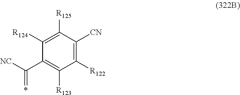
[NC]C(C1=C([R123])C([R122])=C([CN])C([R125])=C1[R124])=*
